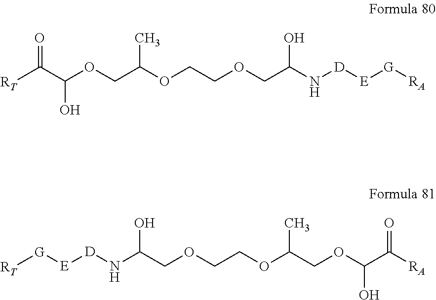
[RT]C(C(OCC(OCCOCC(N[D][E][G][RA])O)C)O)=O.O(CC(OCCOCC(N[D][E][G][RT])O)C)C(C([RA])=O)O
